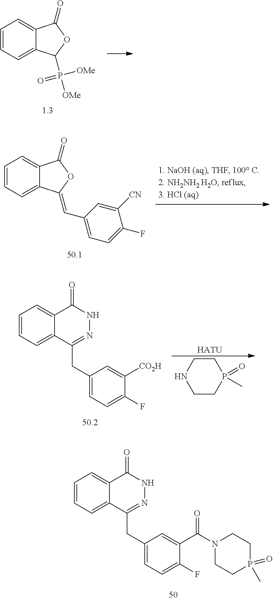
C1=CC=C2C(=C1)C(=O)OC2P([OMe])(=O)[OMe].C1=CC=C2C(=C1)C(=O)OC2=CC1=CC=C(F)C([CN])=C1.C1=CC=C2C(=C1)C(=O)NN=C2CC1=CC=C(F)C([CO2H])=C1.C1CNCCP1(=O)C.[HATU].C1=CC=C2C(=C1)C(=O)NN=C2CC1=CC=C(F)C(C(N2CCP(C)(=O)CC2)=O)=C1
